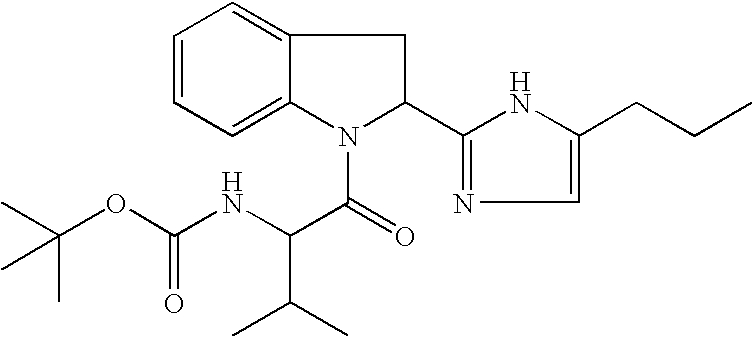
C1=CC=C2C(=C1)CC(C1=NC=C(CCC)N1)N2C(=O)C(NC(OC(C)(C)C)=O)C(C)C
